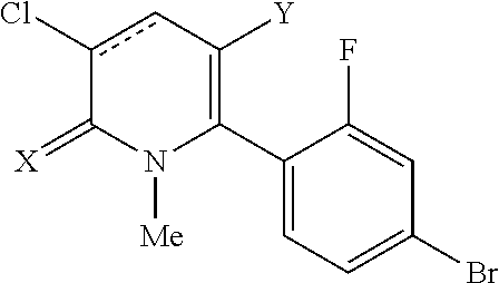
C1(C2=C([Y])cc(Cl)C(=[X])N2[Me])=CC=C(Br)C=C1F
